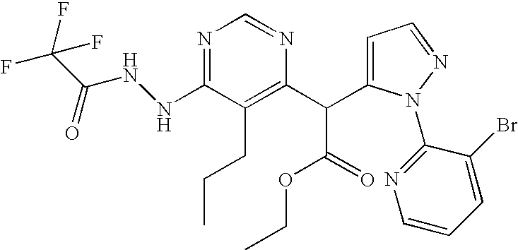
C1=C(Br)C(N2C(C(C3=C(CCC)C(NNC(C(F)(F)F)=O)=NC=N3)C(OCC)=O)=CC=N2)=NC=C1
